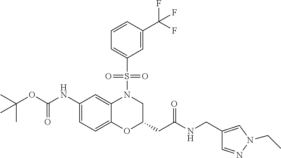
C1(NC(OC(C)(C)C)=O)=CC=C2C(=C1)N(S(C1=CC=CC(C(F)(F)F)=C1)(=O)=O)CC(CC(=O)NCC1=CN(CC)N=C1)O2
